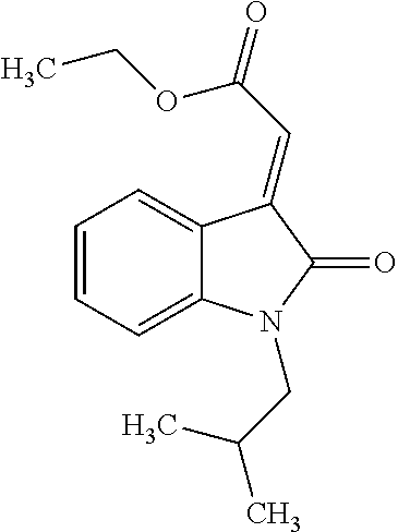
C1=CC=C2C(=C1)C(=CC(=O)OCC)C(=O)N2CC(C)C
